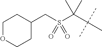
C1(CS(C(C(C)(C)C)(C)C)(=O)=O)CCOCC1
